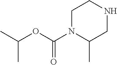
N1CCN(C(OC(C)C)=O)C(C)C1
